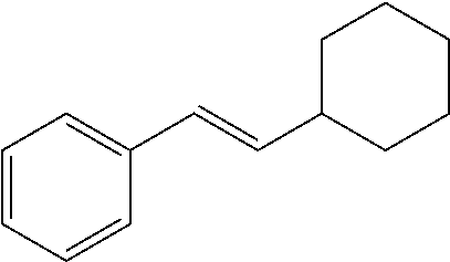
C1=CC=CC(C=CC2CCCCC2)=C1
